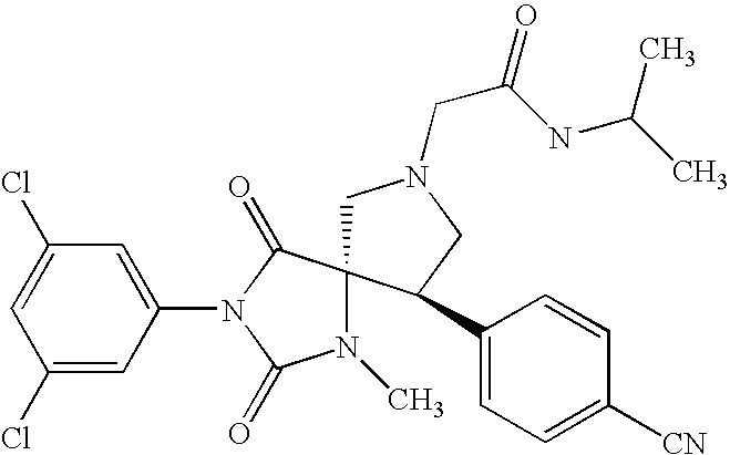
C1(Cl)=CC(N2C(=O)N(C)C3(C2=O)CN(CC(=O)NC(C)C)CC3C2=CC=C([CN])C=C2)=CC(Cl)=C1
